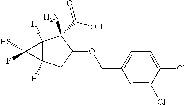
C12([H])C([H])(CC(OCC3=CC=C(Cl)C(Cl)=C3)C1(C(O)=O)N)C2(S)F
